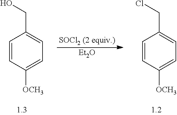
C1=CC([OCH3])=CC=C1CO.[Et2O].C1=CC([OCH3])=CC=C1CCl
